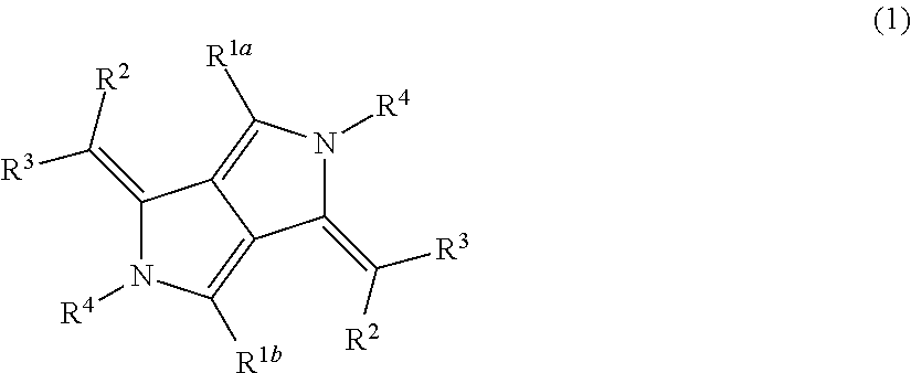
C1(=C([R2])[R3])N([R4])C([R1a])=C2C1=C([R1b])N([R4])C2=C([R2])[R3]
